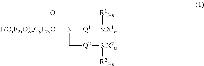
[F(CxF2xO)mCyF2yC](N(C[Q2][SiX2n][R23-n])[Q1][SiX1n][R13-n])=O
